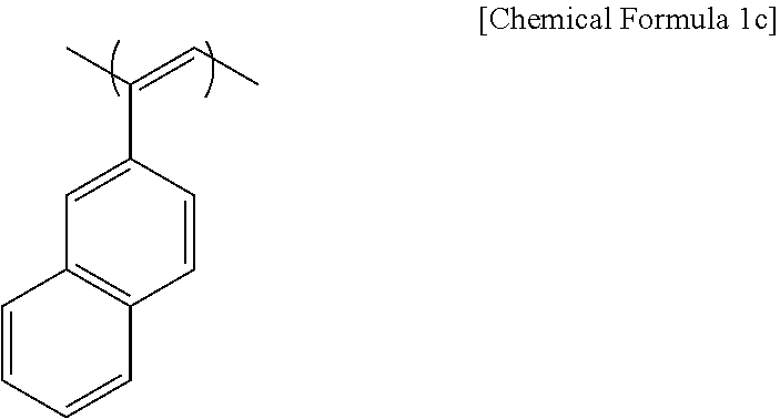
C(C1=CC2=C(C=C1)C=CC=C2)(C)=CC
